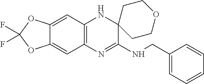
C12=C(N=C(NCC3=CC=CC=C3)C3(N1)CCOCC3)C=C1C(=C2)OC(F)(F)O1
